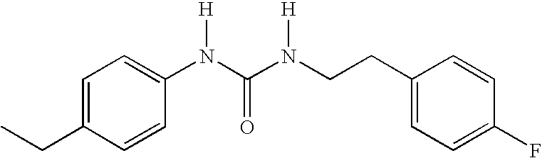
C1=C(CC)C=CC(N(C(N(CCC2=CC=C(F)C=C2)[H])=O)[H])=C1
